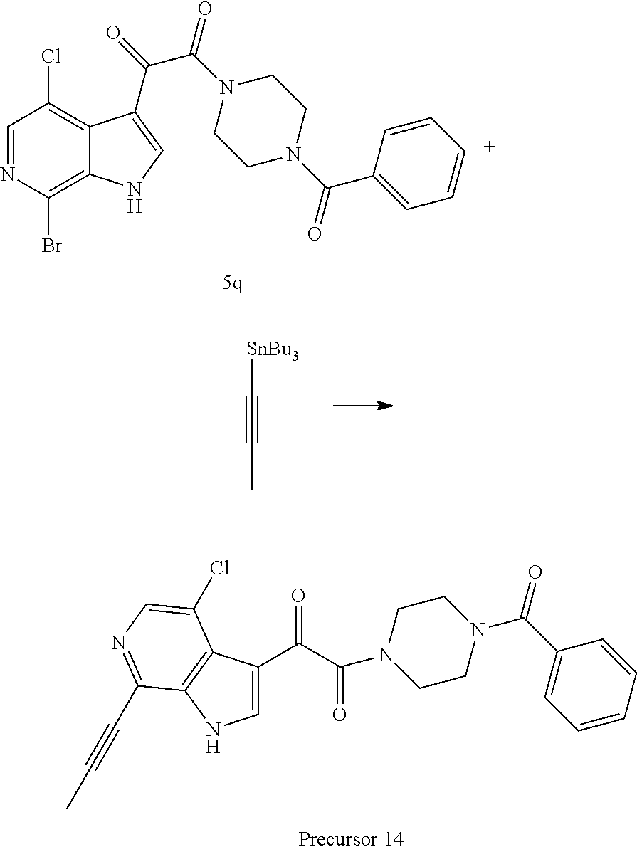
BrC1=C2C(=C(Cl)C=N1)C(C(=O)C(N1CCN(C(C3=CC=CC=C3)=O)CC1)=O)=CN2.C(#CC)[SnBu3].C1=C(C(C(N2CCN(C(C3=CC=CC=C3)=O)CC2)=O)=O)C2=C(N1)C(C#CC)=NC=C2Cl
